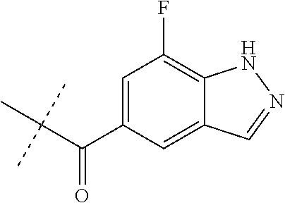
C(C(C)(C)C)(C1=CC(F)=C2C(=C1)C=NN2)=O
